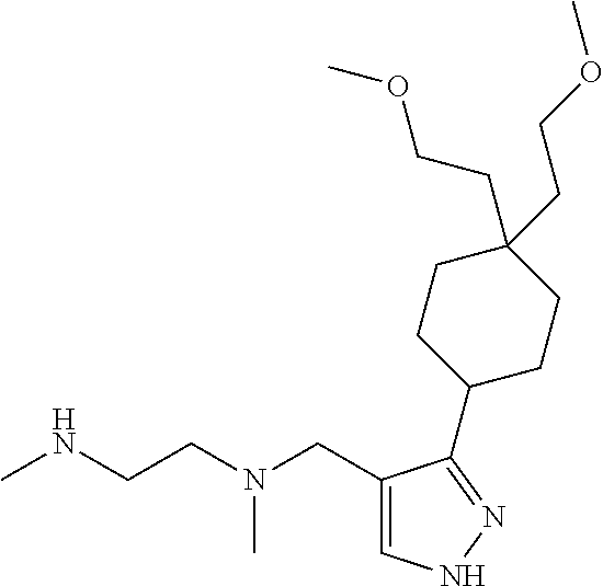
CNCCN(CC1=CNN=C1C1CCC(CCOC)(CCOC)CC1)C
